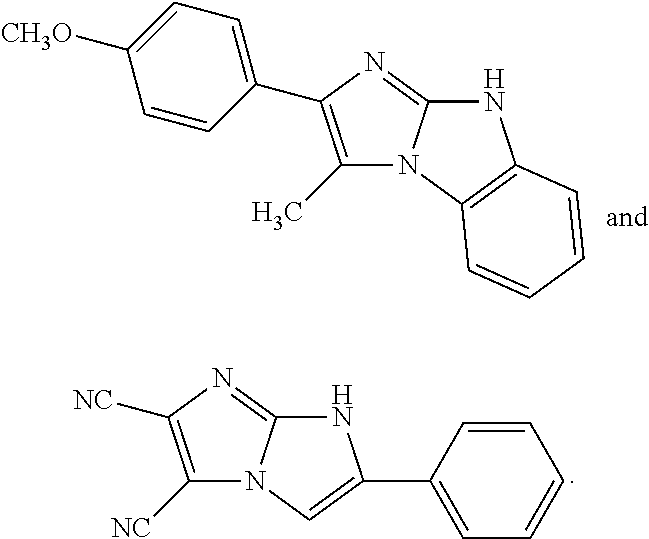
C1=CC(C2=C(C)N3C(=N2)NC2=C3C=CC=C2)=CC=C1[CH3O].C1([NC])=C([NC])N=C2N1C=C(C1=CC=CC=C1)N2
